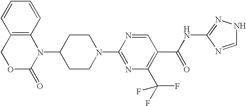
C12=C(C=CC=C1)N(C1CCN(C3=NC(C(F)(F)F)=C(C(NC4=NNC=N4)=O)C=N3)CC1)C(=O)OC2
